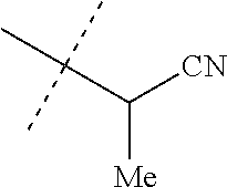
C(C([CN])[Me])(C)(C)C
